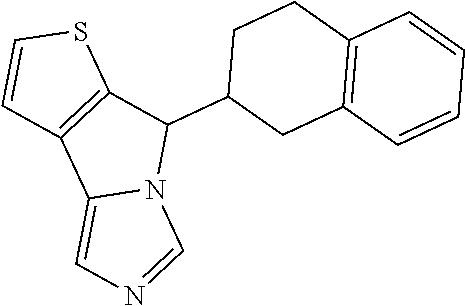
C1(C2C3=C(C4=CN=CN24)C=CS3)CC2=C(CC1)C=CC=C2
